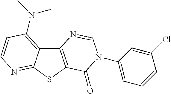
C12=C(SC3=NC=CC(N(C)C)=C13)C(=O)N(C1=CC=CC(Cl)=C1)C=N2
